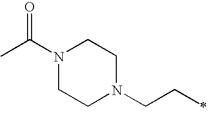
N1(C(C)=O)CCN(CCC)CC1
